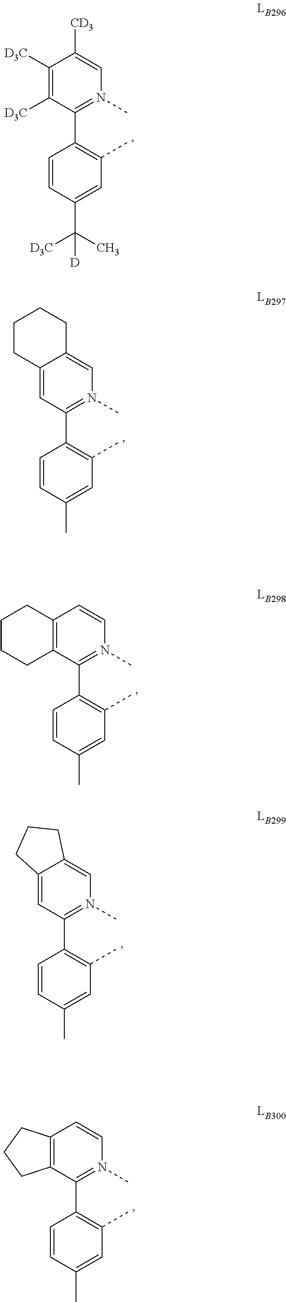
C1([D3C])=C([D3C])C(C2=C(C)C=C(C(C)([D3C])[D])C=C2)=N(C)C=C1[CD3].C12=CC(C3=C(C)C=C(C)C=C3)=N(C)C=C1CCCC2.C12=C(C(C3=C(C)C=C(C)C=C3)=N(C)C=C1)CCCC2.C12=CC(C3=C(C)C=C(C)C=C3)=N(C)C=C1CCC2.C12=C(C(C3=C(C)C=C(C)C=C3)=N(C)C=C1)CCC2
